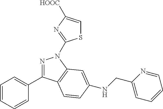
N1=C(C2=CC=CC=C2)C2=C(N1C1=NC([HOOC])=CS1)C=C(NCC1=CC=CC=N1)C=C2
